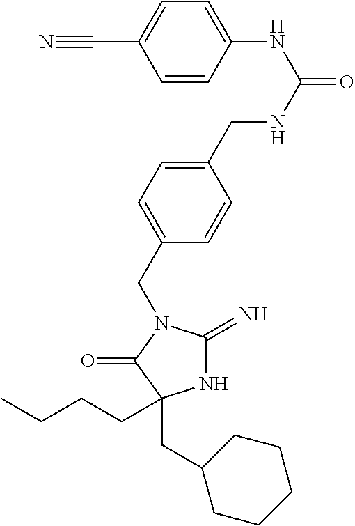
N1C(=N)N(CC2=CC=C(CNC(=O)NC3=CC=C(C#N)C=C3)C=C2)C(=O)C1(CCCC)CC1CCCCC1
